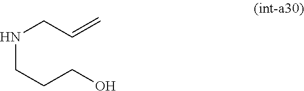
N(CCCO)CC=C
